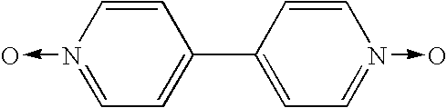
C1=CN(->O)=CC=C1C1=CC=N(->O)C=C1
